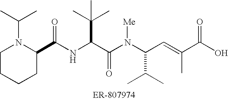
C1(C(NC(C(N(C(C=C(C(O)=O)C)C(C)C)[Me])=O)C(C)(C)C)=O)N(C(C)C)CCCC1
